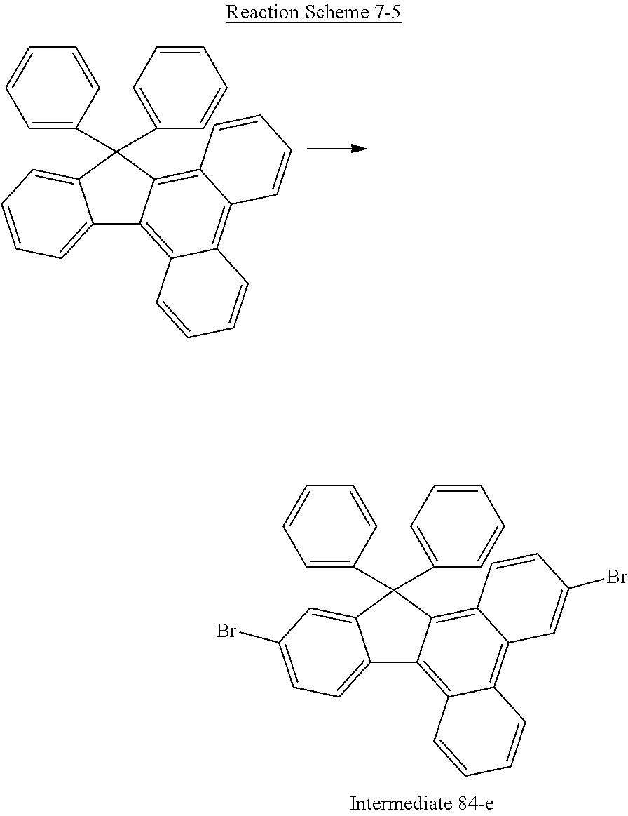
C12=CC=CC=C1C(C1=CC=CC=C1)(C1=CC=CC=C1)C1=C3C(=C4C(=C21)C=CC=C4)C=CC=C3.C12=CC=C(Br)C=C1C(C1=CC=CC=C1)(C1=CC=CC=C1)C1=C3C(=C4C(=C21)C=CC=C4)C=C(Br)C=C3
